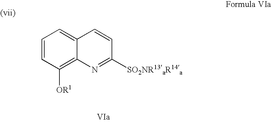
C1=CC([OR1])=C2C(=C1)C=CC([SO2NR13aR14a])=N2
